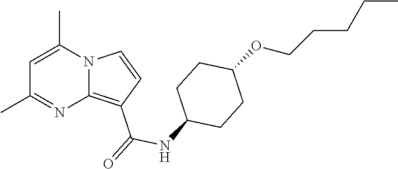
C1(C)=NC2=C(C(=O)NC3CCC(OCCCCC)CC3)C=CN2C(C)=C1
